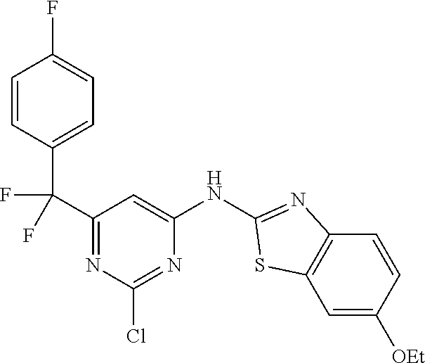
C1=CC(C(C2=NC(Cl)=NC(NC3=NC4=C(C=C([OEt])C=C4)S3)=C2)(F)F)=CC=C1F
